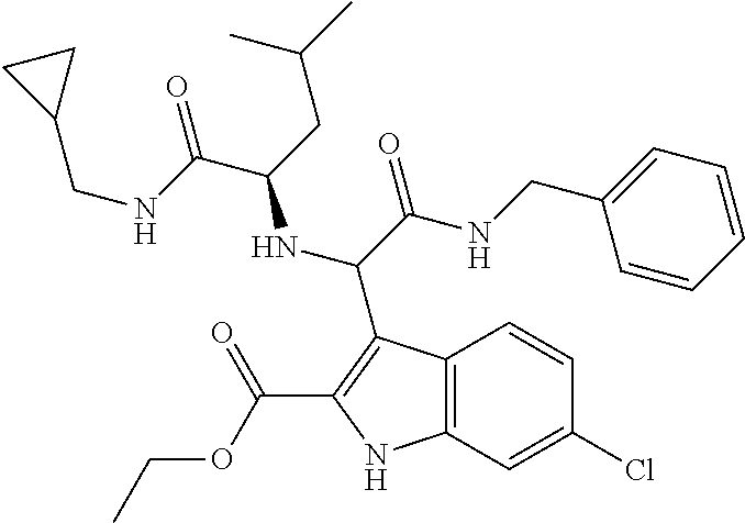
C12=C(C=C(Cl)C=C1)NC(C(OCC)=O)=C2C(C(NCC1=CC=CC=C1)=O)NC(C(NCC1CC1)=O)CC(C)C
